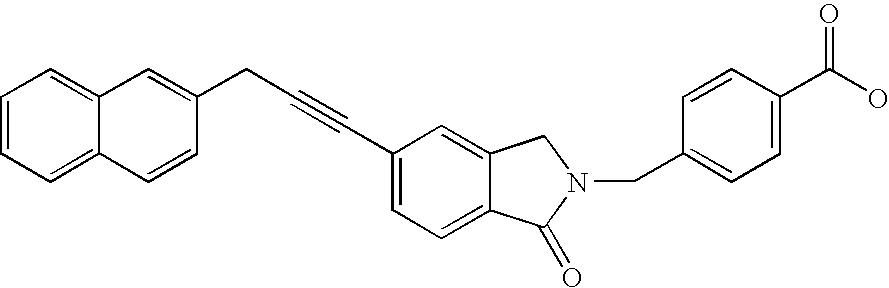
C(C1=CC=C2C(=C1)CN(CC1=CC=C(C(O)=O)C=C1)C2=O)#CCC1=CC2=CC=CC=C2C=C1
